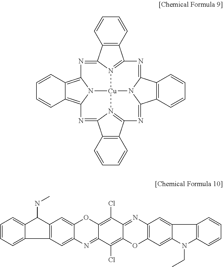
C12=C(C=CC=C1)C1=N3C2=NC2=C4C(=C5N2[Cu]32N3C(=NC6=N2C(=N5)C2=C6C=CC=C2)C2=C(C=CC=C2)C3=N1)C=CC=C4.C1=CC=C2C(=C1)C(NC)C1=C2C=C2C(=C1)OC1=C(Cl)C3=NC4=C(OC3=C(Cl)C1=N2)C=C1C(=C4)C2=C(N1CC)C=CC=C2
